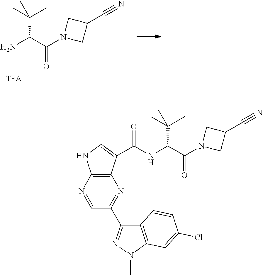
NC(C(N1CC(C#N)C1)=O)C(C)(C)C.C1=NC2=C(N=C1C1=NN(C)C3=C1C=CC(Cl)=C3)C(C(NC(C(N1CC(C#N)C1)=O)C(C)(C)C)=O)=CN2
